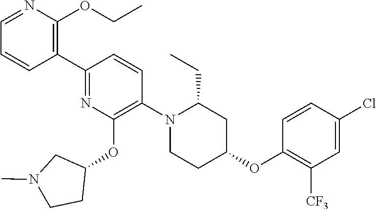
C1=NC(OCC)=C(C2=NC(OC3CN(C)CC3)=C(N3CCC(OC4=C([CF3])C=C(Cl)C=C4)CC3CC)C=C2)C=C1
